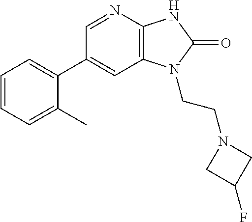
C1(C2=CC=CC=C2C)=CC2=C(N=C1)NC(=O)N2CCN1CC(F)C1
